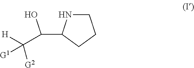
C(C1NCCC1)(O)C([H])([G1])[G2]
